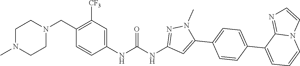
C1N(C)CCN(CC2=C([CF3])C=C(NC(NC3=NN(C)C(C4=CC=C(C5=CC=CN6C5=NC=C6)C=C4)=C3)=O)C=C2)C1
